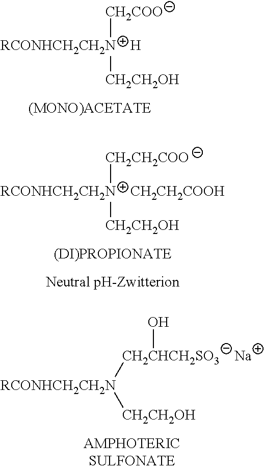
[RCONHCH2CH2N    H]([CH2CH2OH])[CH2COO].[RCONHCH2CH2N    CH2CH2COOH]([CH2CH2OH])[CH2CH2COO].[CH2CHCH2SO3    Na]([RCONHCH2CH2N][CH2CH2OH])O
